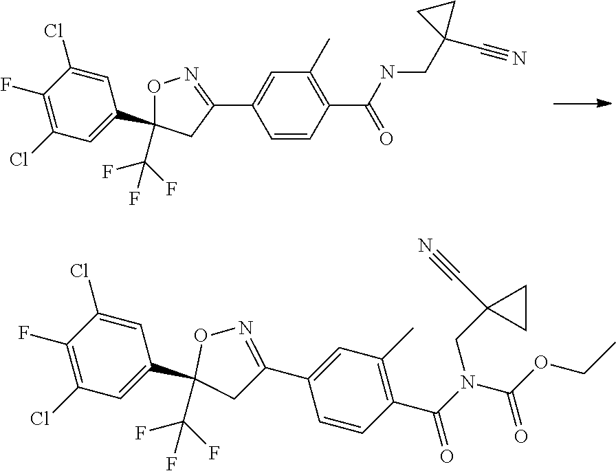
C1=C(Cl)C(F)=C(Cl)C=C1C1(C(F)(F)F)ON=C(C2=CC(C)=C(C(NCC3(C#N)CC3)=O)C=C2)C1.C1=C(Cl)C(F)=C(Cl)C=C1C1(C(F)(F)F)CC(C2=CC(C)=C(C(N(CC3(C#N)CC3)C(OCC)=O)=O)C=C2)=NO1
